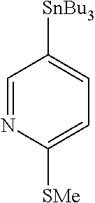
C1=NC([SMe])=CC=C1[SnBu3]
